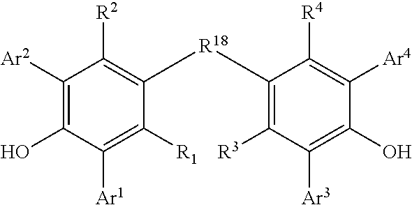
C1([Ar2])=C(O)C([Ar1])=C([R1])C([R18]C2=C([R3])C([Ar3])=C(O)C([Ar4])=C2[R4])=C1[R2]
